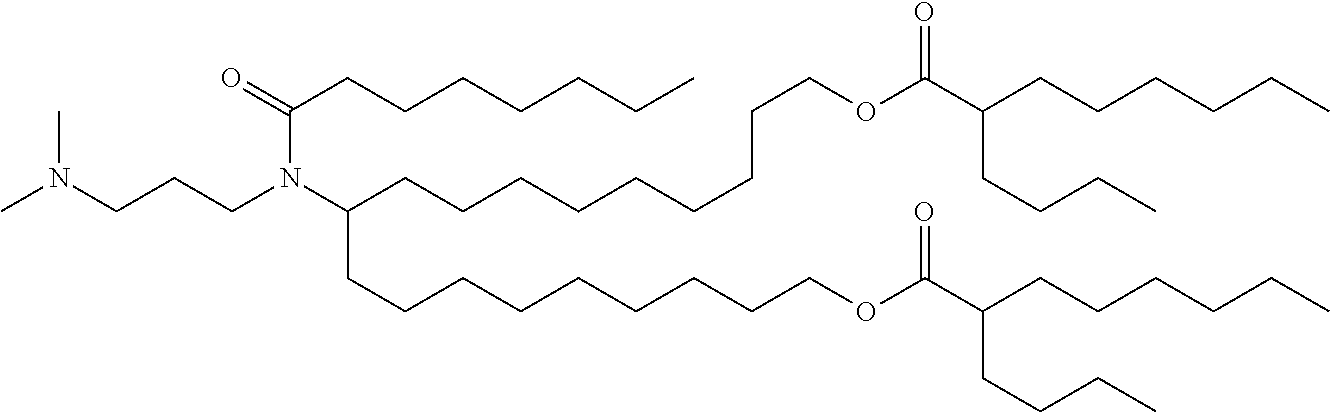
N(CCCN(C(CCCCCCC)=O)C(CCCCCCCCCOC(=O)C(CCCC)CCCCCC)CCCCCCCCCOC(=O)C(CCCC)CCCCCC)(C)C
